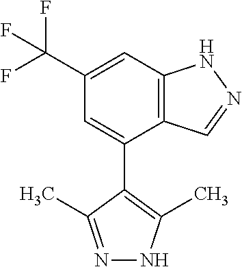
C12=C(C=C(C(F)(F)F)C=C1C1=C(C)NN=C1C)NN=C2
